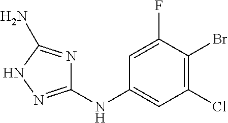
C1=C(F)C(Br)=C(Cl)C=C1NC1=NNC(N)=N1
